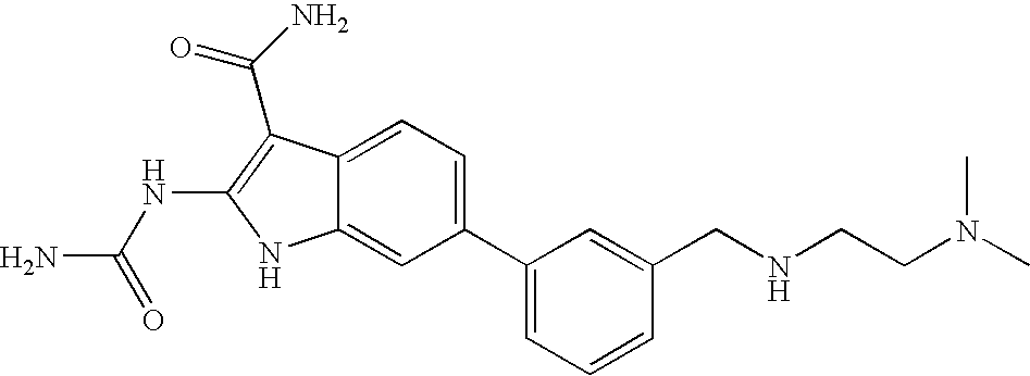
C1(C2=CC=CC(CNCCN(C)C)=C2)=CC=C2C(=C1)NC(NC(N)=O)=C2C(N)=O
